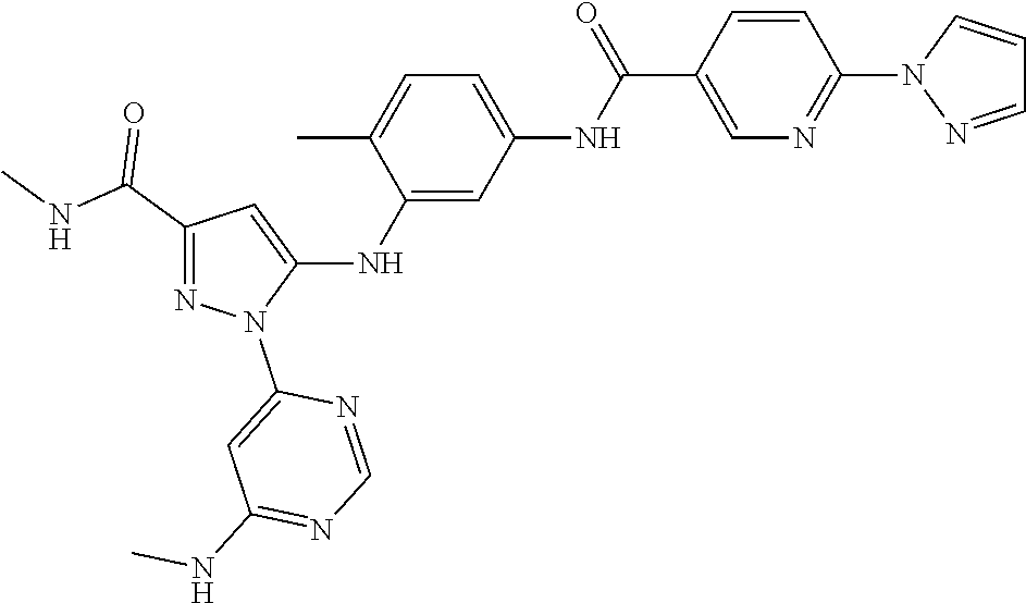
C1(C(NC)=O)=NN(C2=CC(NC)=NC=N2)C(NC2=CC(NC(C3=CN=C(N4N=CC=C4)C=C3)=O)=CC=C2C)=C1
